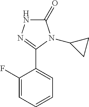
C1(C2=NNC(=O)N2C2CC2)=CC=CC=C1F
